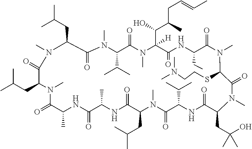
CC(CC1N(C)C(=O)C(CC(C)C)N(C)C(=O)C(C)NC(=O)C(C)NC(=O)C(CC(C)C)N(C)C(=O)C(C(C)C)NC(=O)C(CC(O)(C)C)N(C)C(=O)C(SCCN(C)C)N(C)C(=O)C(CC)NC(=O)C(C(C(C)CC=CC)O)([H])N(C)C(=O)C(C(C)C)N(C)C1=O)C
